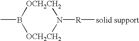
CB1[OCH2CH2]N([R][solid support])[OCH2CH2]1
